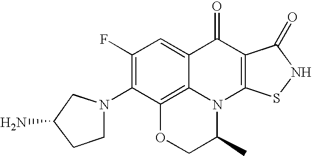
N1(C2=C(F)C=C3C4=C2OCC(C)N4C2=C(C3=O)C(=O)NS2)CC(N)CC1
